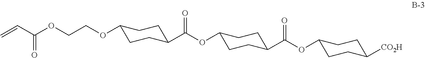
C(COC(C=C)=O)OC1CCC(C(OC2CCC(C(OC3CCC([CO2H])CC3)=O)CC2)=O)CC1
